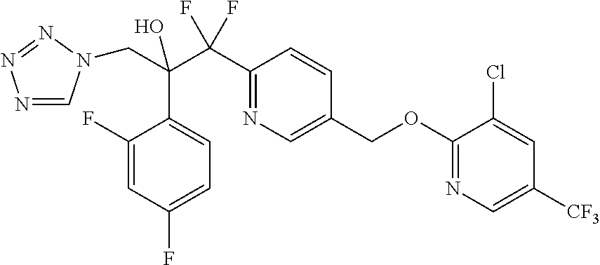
C(C(C(C1=NC=C(COC2=NC=C([CF3])C=C2Cl)C=C1)(F)F)(O)C1=CC=C(F)C=C1F)N1C=NN=N1
